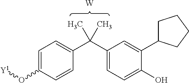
[W].C1=C(O[Y1])C=CC(C(C2=CC=C(O)C(C3CCCC3)=C2)(C)C)=C1
